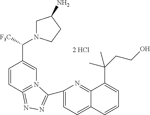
C1=CC2=N(C=C1C(N1CC(N)CC1)[F3C])C(C1=CC=C3C(=N1)C(C(CCO)(C)C)=CC=C3)=NN=2
